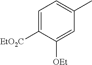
C1=C([EtO2C])C([OEt])=CC(C)=C1
